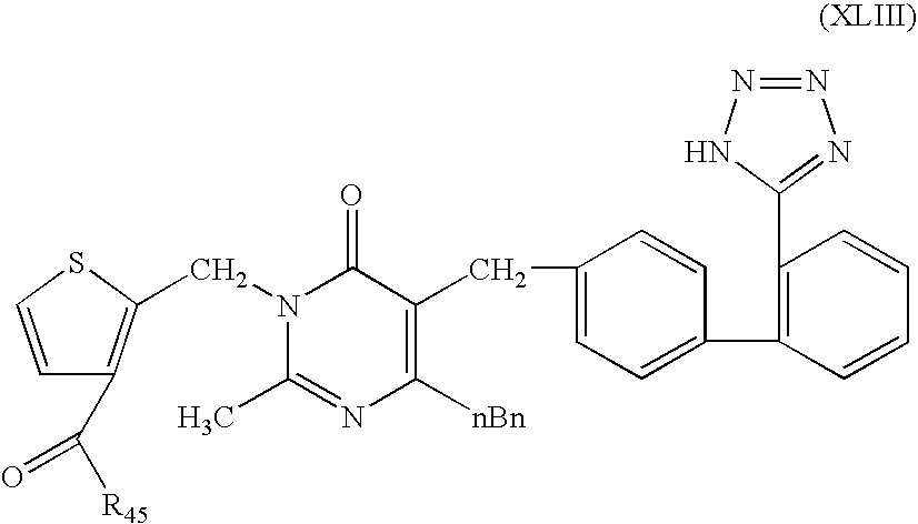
C1=CSC(CN2C(C)=NC([nBn])=C(CC3=CC=C(C4=C(C5=NN=NN5)C=CC=C4)C=C3)C2=O)=C1C([R45])=O
